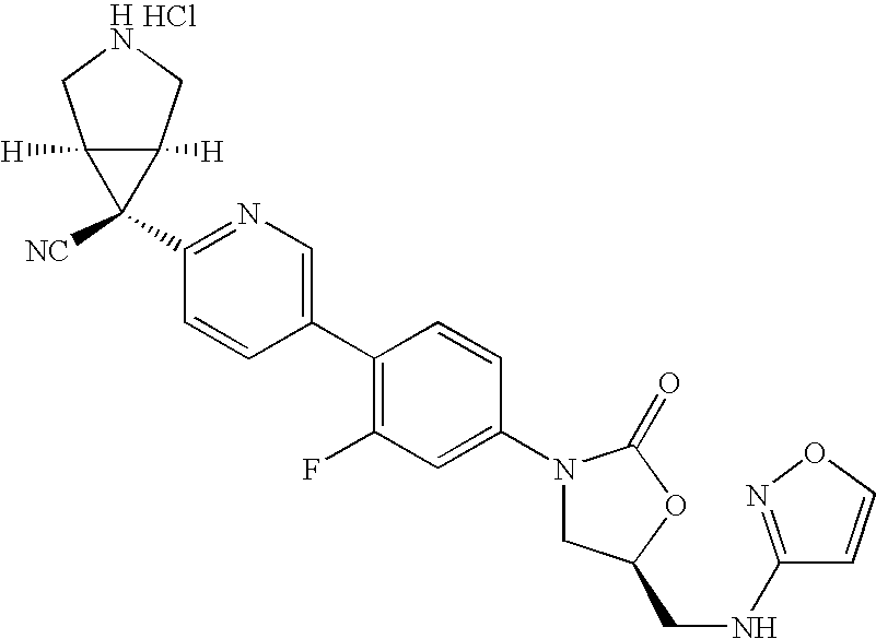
C1(N2CC(CNC3=NOC=C3)OC2=O)=CC(F)=C(C2=CN=C(C3([NC])C4([H])C3([H])CNC4)C=C2)C=C1.Cl
